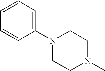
C1(N2CCN(C)CC2)=CC=CC=C1
